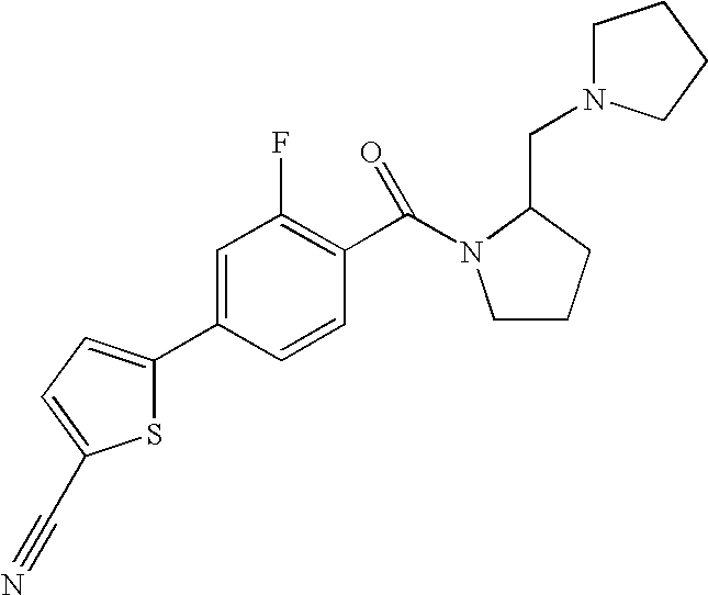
C(N1CCCC1CN1CCCC1)(C1=C(F)C=C(C2=CC=C(C#N)S2)C=C1)=O
